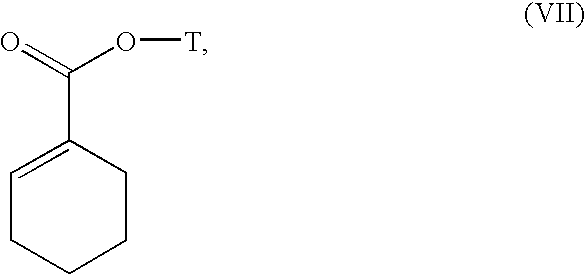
C1=C(C(=O)O[T])CCCC1
